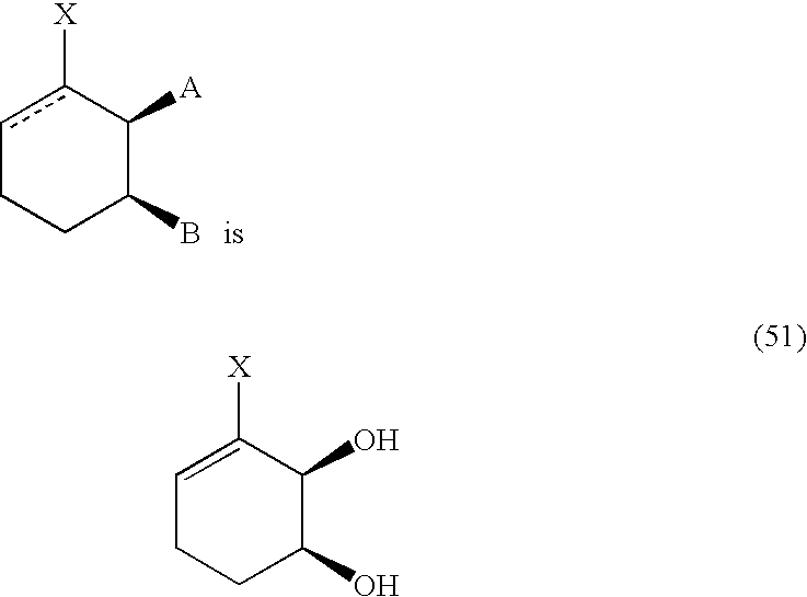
c1c([X])C([A])C(B)CC1.C1=C([X])C(O)C(O)CC1
